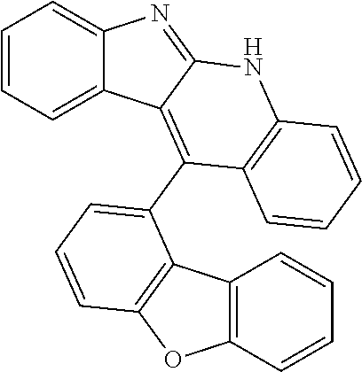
C1=CC=C2C(=C1)N=C1C2=C(C2=CC=CC3=C2C2=C(O3)C=CC=C2)C2=C(N1)C=CC=C2
